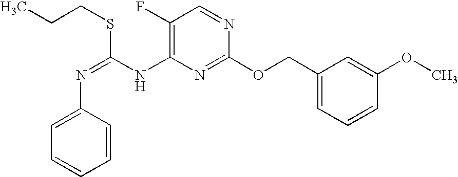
C1(F)=C(NC(=NC2=CC=CC=C2)SCCC)N=C(OCC2=CC=CC(OC)=C2)N=C1
